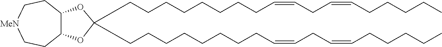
C12C(OC(CCCCCCCCC=CCC=CCCCCC)(CCCCCCCCC=CCC=CCCCCC)O1)CC[MeN]CC2
